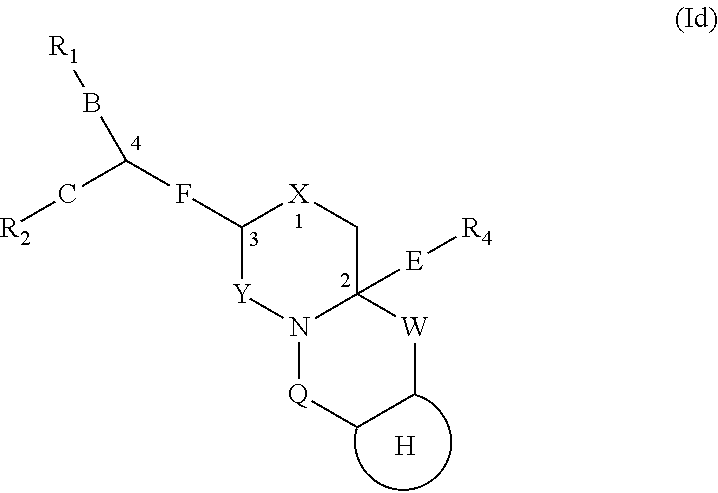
C1(FC(C[R2])B[R1])[Y]N2C([E][R4])(C[X]1)[W]CC[Q]2.[H]
